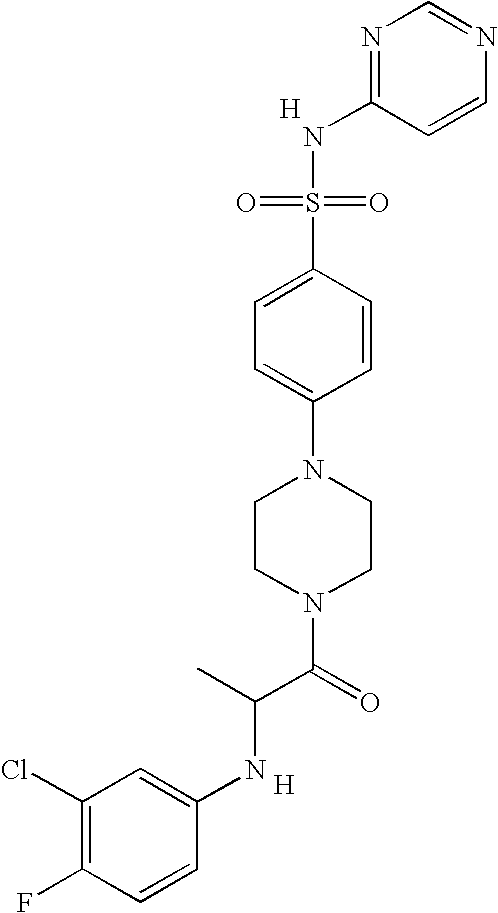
[H].C1=CN=CN=C1NS(=O)(=O)C1=CC=C(N2CCN(C(C(NC3=CC(Cl)=C(F)C=C3)C)=O)CC2)C=C1.[H]
